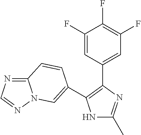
N1C(C)=NC(C2=CC(F)=C(F)C(F)=C2)=C1C1=CN2C(=NC=N2)C=C1
